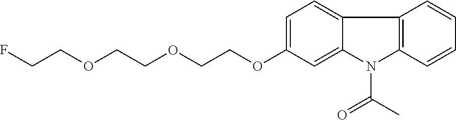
C1=C(OCCOCCOCCF)C=C2C(=C1)C1=C(N2C(C)=O)C=CC=C1
